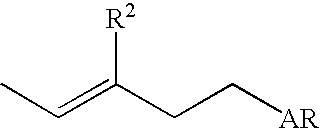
CC=C(CC[AR])[R2]
